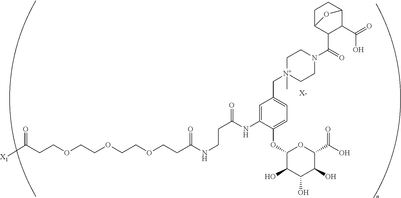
[X-].C(OCCOCCOCCC(NCCC(NC1=CC(C[N+]2(C)CCN(C(=O)C3C(C(=O)O)C4CCC3O4)CC2)=CC=C1OC1C(O)C(O)C(O)C(C(=O)O)O1)=O)=O)CC(=O)[X1]
